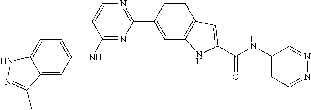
C1=CC(C2=NC=CC(NC3=CC=C4C(=C3)C(C)=NN4)=N2)=CC2=C1C=C(C(NC1=CC=NN=C1)=O)N2
